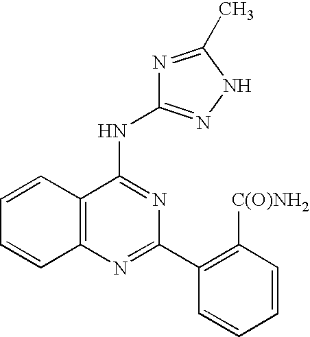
C12=C(N=C(C3=C([C(O)NH2])C=CC=C3)N=C1NC1=NNC(C)=N1)C=CC=C2
